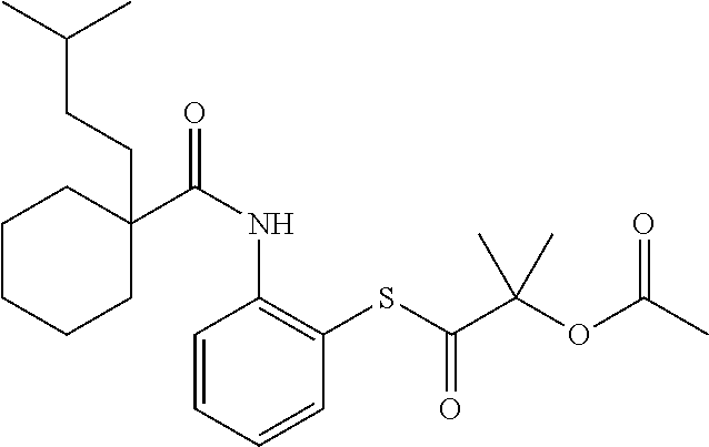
C1C(C(NC2=C(SC(C(OC(C)=O)(C)C)=O)C=CC=C2)=O)(CCC(C)C)CCCC1
